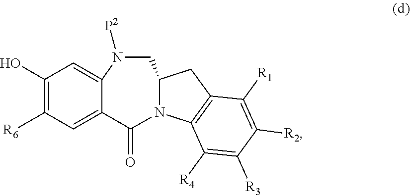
C1(O)=C([R6])C=C2C(=C1)N([P2])CC1N(C2=O)C2=C(C1)C([R1])=C([R2])C([R3])=C2[R4]
